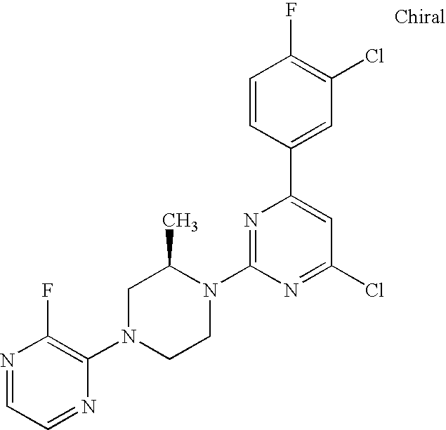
N1=CC=NC(N2CCN(C3=NC(C4=CC(Cl)=C(F)C=C4)=CC(Cl)=N3)C(C)C2)=C1F
